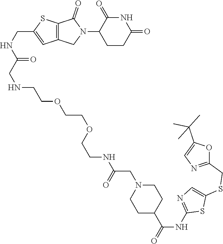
C1CC(=O)NC(=O)C1N1C(=O)C2=C(C1)C=C(CNC(CNCCOCCOCCNC(CN1CCC(C(NC3=NC=C(SCC4=NC=C(C(C)(C)C)O4)S3)=O)CC1)=O)=O)S2
